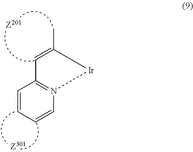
C1=C(C)[Ir]N2=C1C=CC=C2
